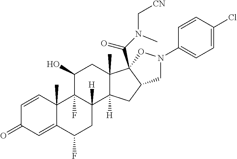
C1=CC2(C)C(=CC1=O)C(F)CC1([H])C2(F)C(O)CC2(C)C1([H])CC1C2(C(N(C[CN])C)=O)ON(C2=CC=C(Cl)C=C2)C1
